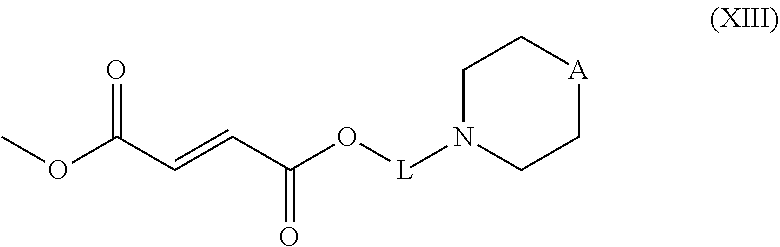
COC(C=CC(O[L]N1CC[A]CC1)=O)=O
